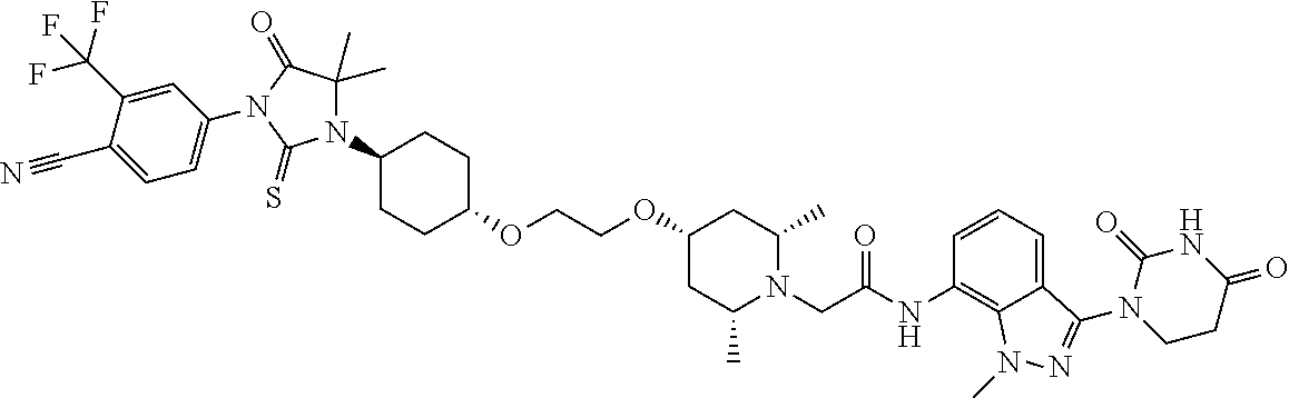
O(CCOC1CC(C)N(CC(NC2=C3C(=CC=C2)C(N2C(=O)NC(=O)CC2)=NN3C)=O)C(C)C1)C1CCC(N2C(C)(C)C(=O)N(C3=CC=C(C#N)C(C(F)(F)F)=C3)C2=S)CC1
